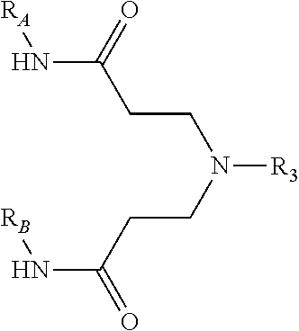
C(CN(CCC(N[RA])=O)[R3])C(N[RB])=O
